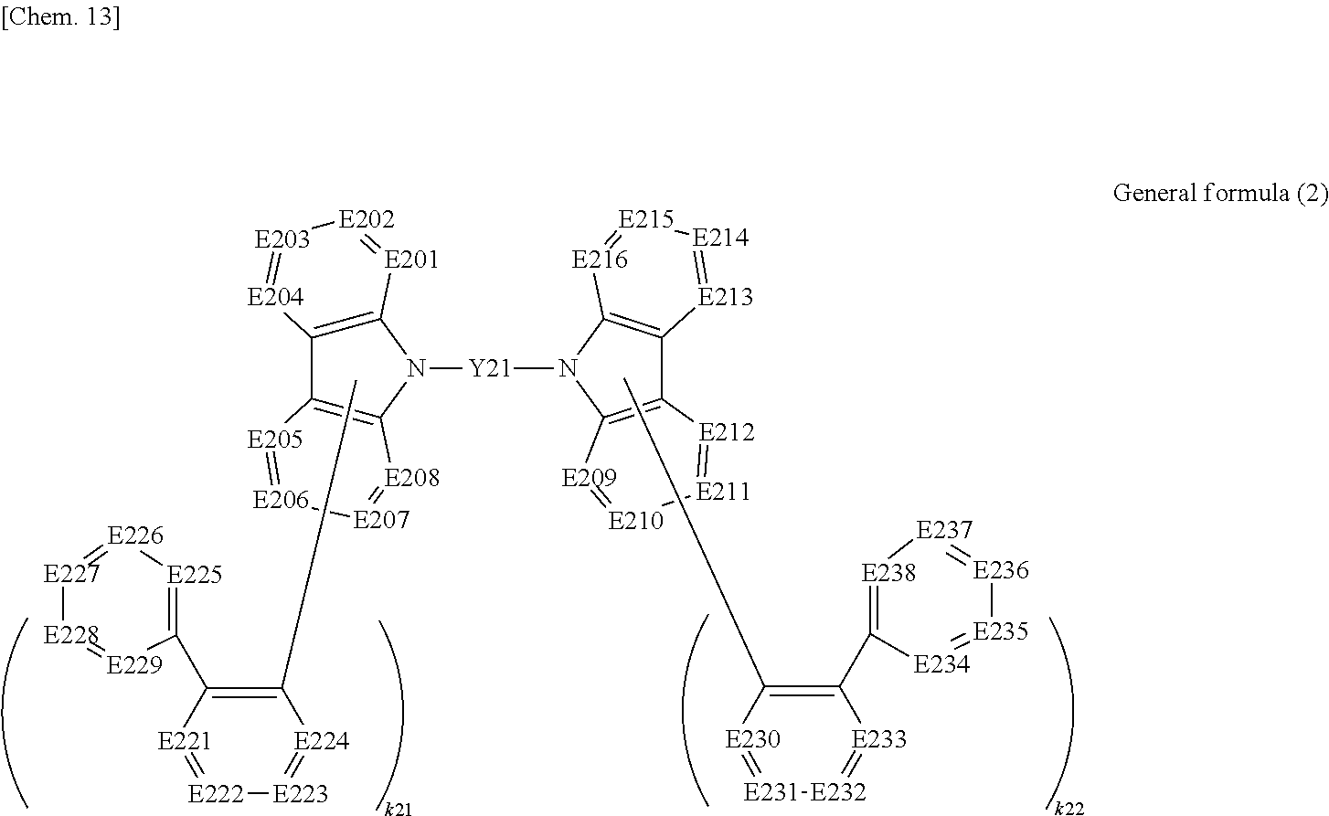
C12=C(N([Y21]N3C4=C(C5=C3[E209]=[E210][E211]=[E212]5)[E213]=[E214][E215]=[E216]4)C3=C1[E205]=[E206][E207]=[E208]3)[E201]=[E202][E203]=[E204]2.C1(C)=C(C2=[E225][E226]=[E227][E228]=[E229]2)[E221]=[E222][E223]=[E224]1.C1(C)=C(C2=[E238][E237]=[E236][E235]=[E234]2)[E233]=[E232][E231]=[E230]1
